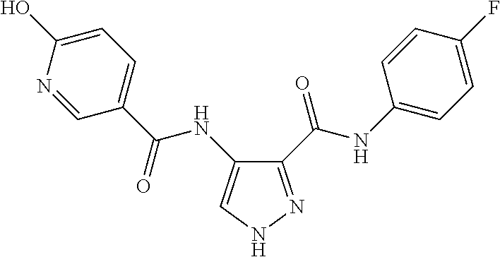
C1(C(=O)NC2=CNN=C2C(NC2=CC=C(F)C=C2)=O)=CC=C(O)N=C1
